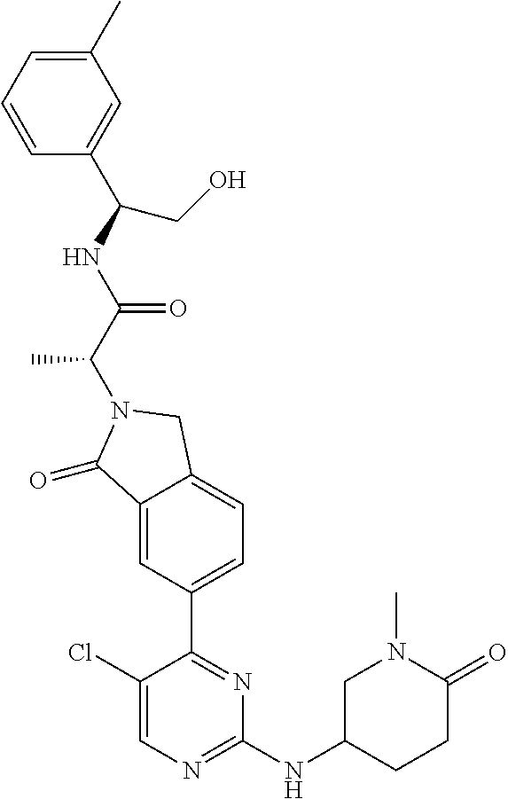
C1(=O)C2=CC(C3=NC(NC4CCC(=O)N(C)C4)=NC=C3Cl)=CC=C2CN1C(C(NC(C1=CC(C)=CC=C1)CO)=O)C
